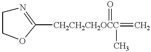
N1=C([CH2CH2CH2OCC](=C)(=O)C)OCC1
